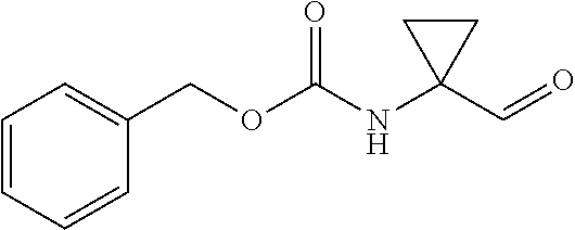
C1=CC=CC(COC(NC2(C=O)CC2)=O)=C1
